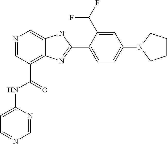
N1=CC(C(=O)NC2=CC=NC=N2)=C2C(=C1)NC(C1=CC=C(N3CCCC3)C=C1C(F)F)=N2
